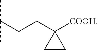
C(CCC1([COOH])CC1)(C)C
